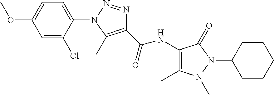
C1(NC(C2=C(C)N(C3=CC=C(OC)C=C3Cl)N=N2)=O)=C(C)N(C)N(C2CCCCC2)C1=O
